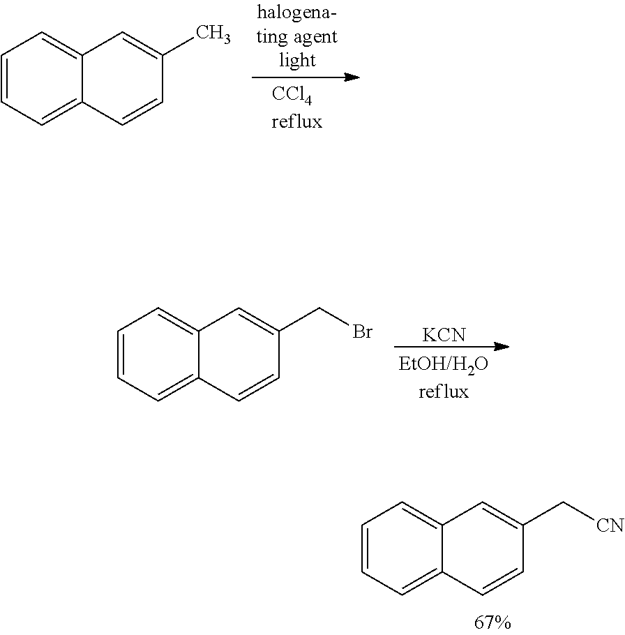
C1=CC=C2C(=C1)C=C(C)C=C2.[KCN].C1=CC=C2C(=C1)C=C(CBr)C=C2.C1=CC=C2C(=C1)C=C(C[CN])C=C2
